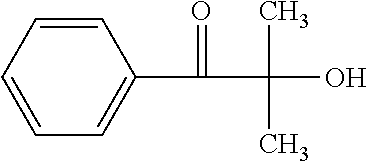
C1=CC=CC(C(=O)C(C)(C)O)=C1
